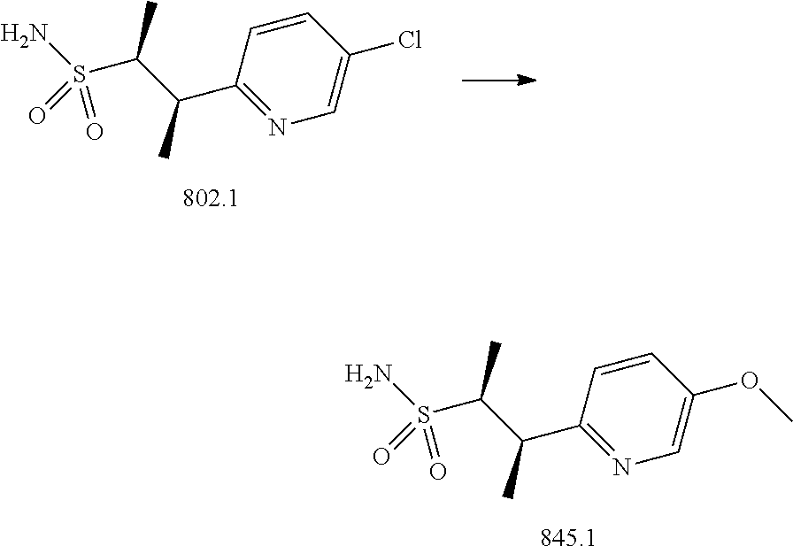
NS(C(C(C1=NC=C(OC)C=C1)C)C)(=O)=O.NS(C(C(C1=NC=C(Cl)C=C1)C)C)(=O)=O
